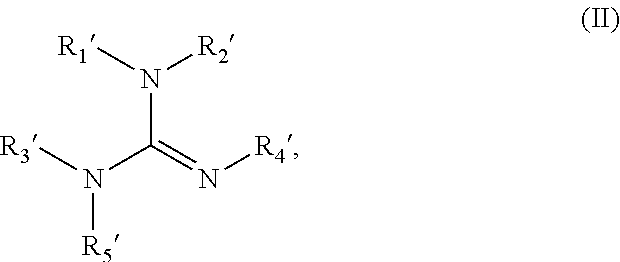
N(C(=N[R4])N([R3])[R5])([R1])[R2]
